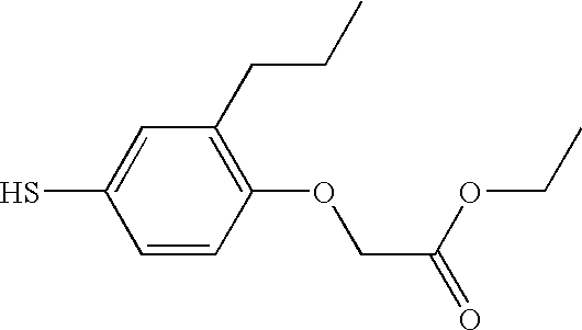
C1=CC(OCC(OCC)=O)=C(CCC)C=C1S
